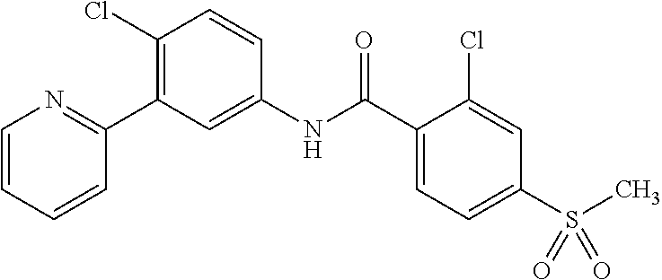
C1=CC=CC(C2=C(Cl)C=CC(NC(C3=CC=C(S(C)(=O)=O)C=C3Cl)=O)=C2)=N1
